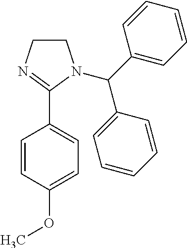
C1=CC(OC)=CC=C1C1=NCCN1C(C1=CC=CC=C1)C1=CC=CC=C1
